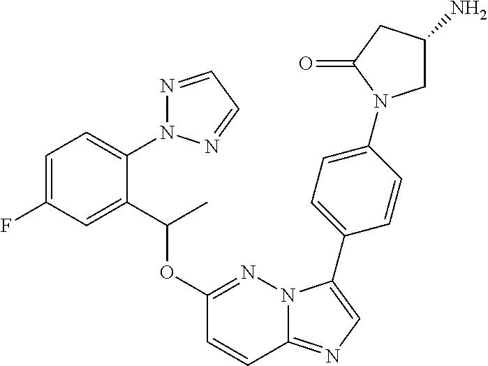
C1(C(OC2=NN3C(=NC=C3C3=CC=C(N4CC(N)CC4=O)C=C3)C=C2)C)=CC(F)=CC=C1N1N=CC=N1
